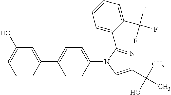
C1=CC(C2=CC=C(N3C(C4=CC=CC=C4C(F)(F)F)=NC(C(C)(O)C)=C3)C=C2)=CC(O)=C1
